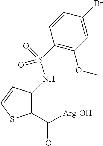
C1(C([Arg-OH])=O)=C(NS(C2=C(OC)C=C(Br)C=C2)(=O)=O)C=CS1
